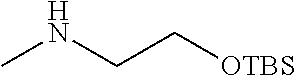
CNCC[OTBS]
